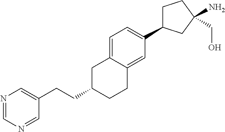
C1C(C2=CC=C3C(=C2)CCC(CCC2=CN=CN=C2)C3)CC(N)(CO)C1
